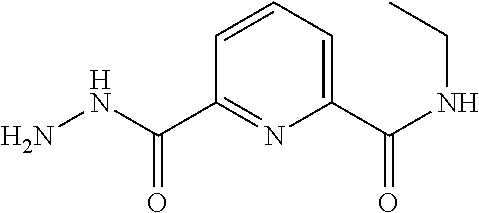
C1=CC=C(C(=O)NCC)N=C1C(=O)NN
